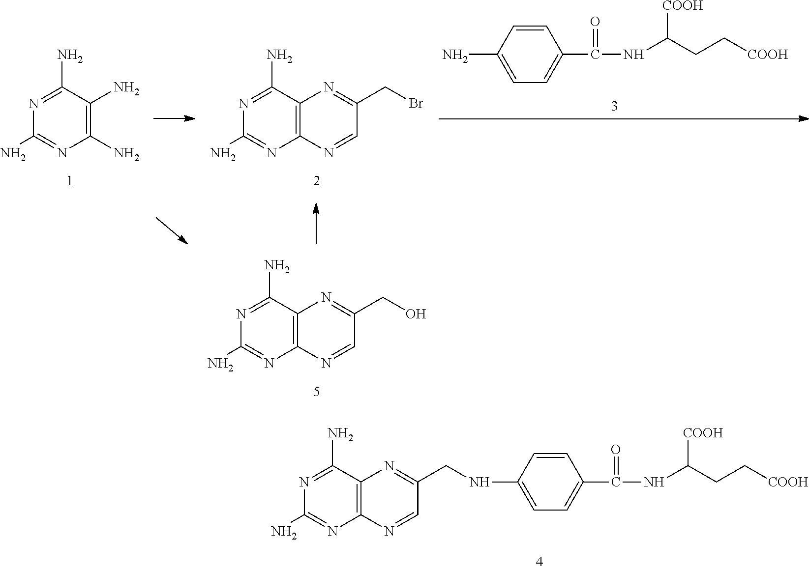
N1=C(N)C(N)=C(N)N=C1N.N1=C(N)C2=C(N=C1N)N=CC(CBr)=N2.C1(C(NC(CC[COOH])[COOH])=O)=CC=C(N)C=C1.N1=C(N)C2=C(N=C1N)N=CC(CO)=N2.C1(C(NC(CC[COOH])[COOH])=O)=CC=C(NCC2=NC3=C(N=C(N)N=C3N)N=C2)C=C1
